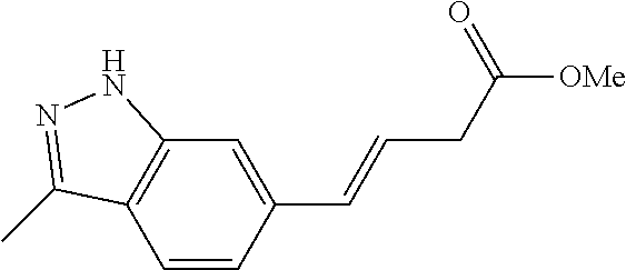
C1=CC(C=CCC([OMe])=O)=CC2=C1C(C)=NN2
